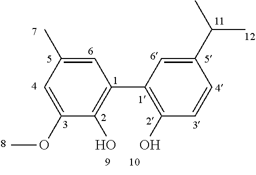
C1=C(C)C=C(OC)C(O)=C1C1=C(O)C=CC(C(C)C)=C1
